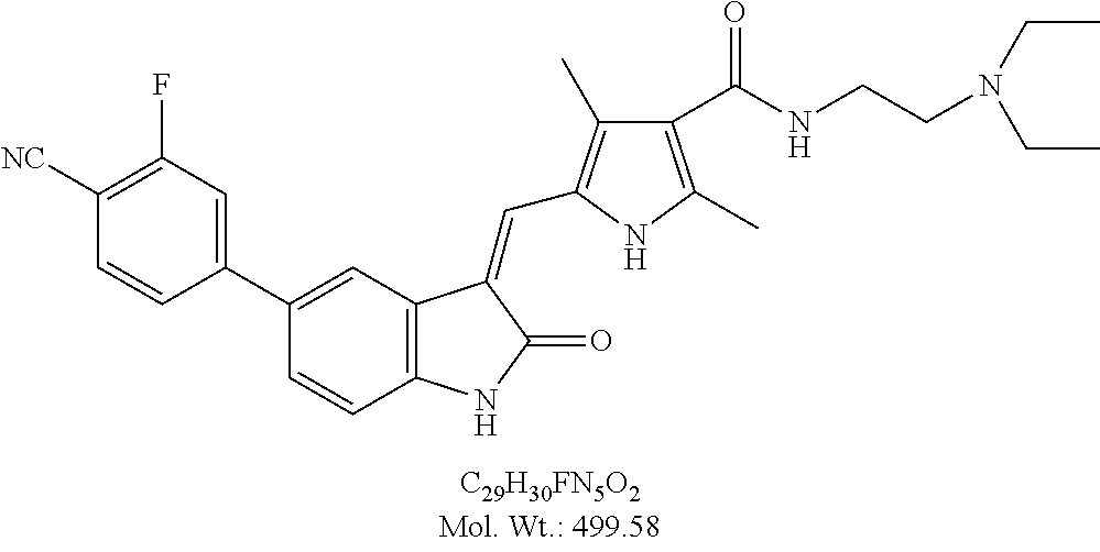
C1(C2=CC3=C(C=C2)NC(=O)C3=CC2=C(C)C(C(NCCN(CC)CC)=O)=C(C)N2)=CC(F)=C([NC])C=C1
